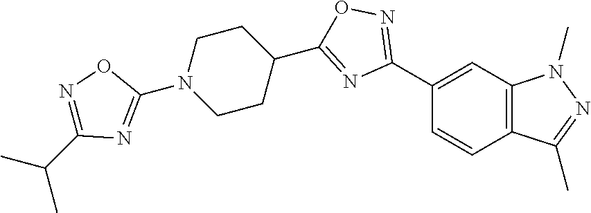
C1(C2=NOC(C3CCN(C4=NC(C(C)C)=NO4)CC3)=N2)=CC2=C(C=C1)C(C)=NN2C
